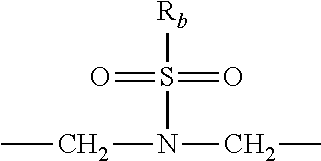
CCN(S(=O)([Rb])=O)CC
